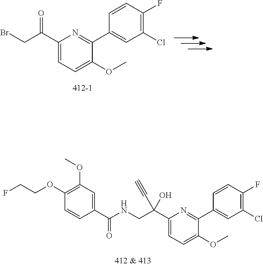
C1(C(CBr)=O)=CC=C(OC)C(C2=CC(Cl)=C(F)C=C2)=N1.C1(C(CNC(C2=CC(OC)=C(OCCF)C=C2)=O)(O)C#C)=CC=C(OC)C(C2=CC(Cl)=C(F)C=C2)=N1
